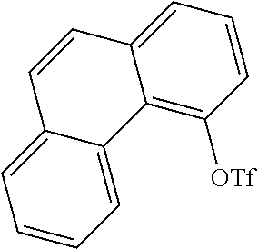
C1=CC=C2C(=C1)C=CC1=CC=CC([OTf])=C21
